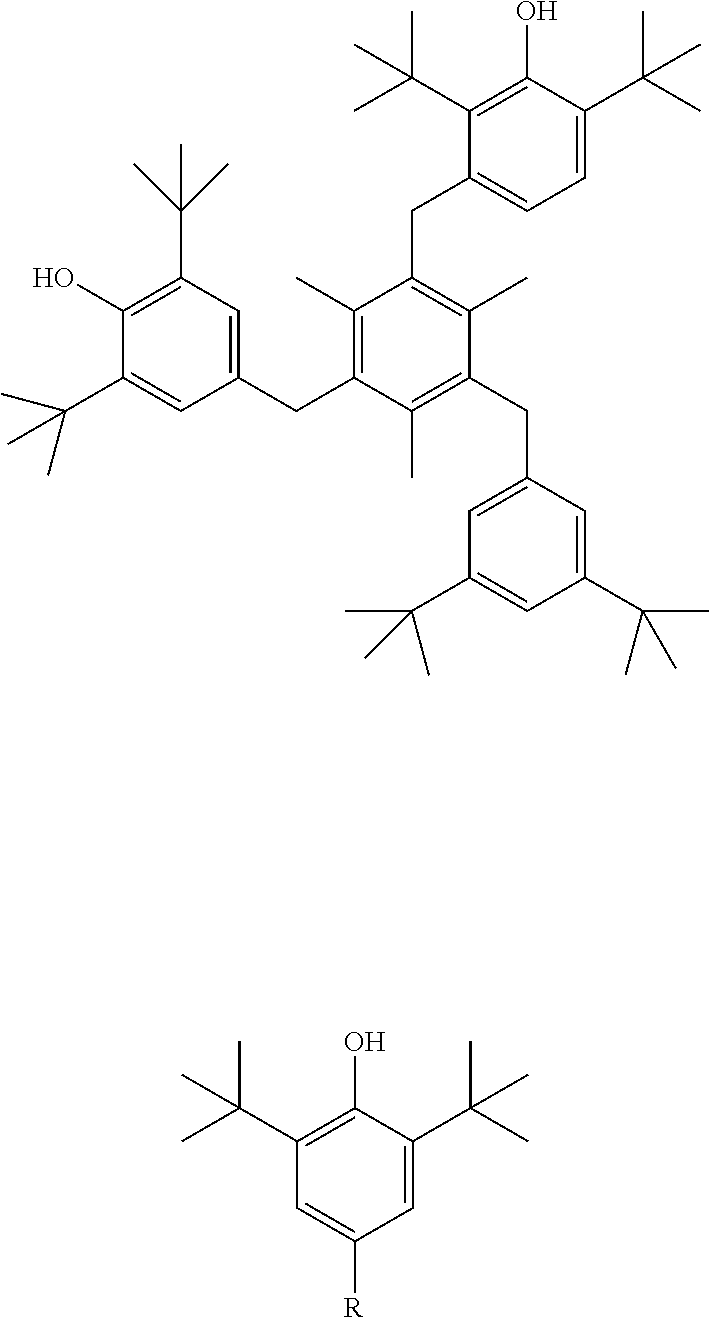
C1(C)=C(CC2=CC(C(C)(C)C)=C(O)C(C(C)(C)C)=C2)C(C)=C(CC2=CC(C(C)(C)C)=CC(C(C)(C)C)=C2)C(C)=C1CC1=CC=C(C(C)(C)C)C(O)=C1C(C)(C)C.C1=C([R])C=C(C(C)(C)C)C(O)=C1C(C)(C)C
